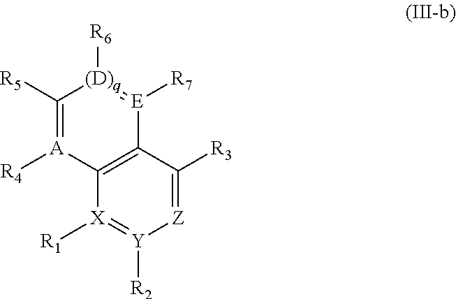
C12=C([X]([R1])=[Y]([R2])[Z]=C1[R3])[A]([R4])=C([R5])[(D)q]([R6])=[E]2[R7]
